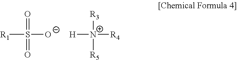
[R1]S([O-])(=O)=O.[H][N+]([R4])([R3])[R5]
